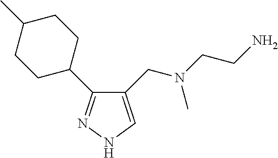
C1(CN(C)CCN)=CNN=C1C1CCC(C)CC1
